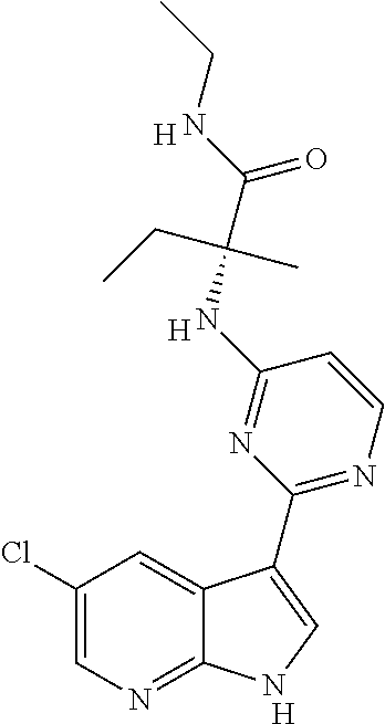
C1(Cl)=CN=C2C(=C1)C(C1=NC=CC(NC(C(NCC)=O)(CC)C)=N1)=CN2.[H].[H].[H]
